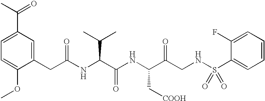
C1=C(OC)C(CC(NC(C(NC(C(CNS(C2=CC=CC=C2F)(=O)=O)=O)C[COOH])=O)C(C)C)=O)=CC(C(C)=O)=C1
